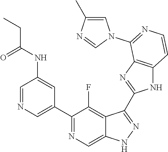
C1=NC=C(C2=NC=C3C(=C2F)C(C2=NC4=C(N2)C=CN=C4N2C=C(C)N=C2)=NN3)C=C1NC(CC)=O
